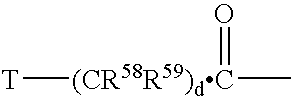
[T][(CR58R59)dC](C)=O
